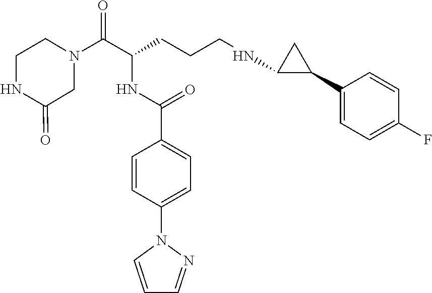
C1N(C(C(CCCNC2C(C3=CC=C(F)C=C3)C2)NC(C2=CC=C(N3C=CC=N3)C=C2)=O)=O)CCNC1=O
